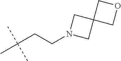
C(C(C)(C)C)CN1CC2(C1)COC2
